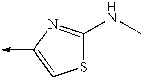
C1(NC)=NC(->C)=CS1
